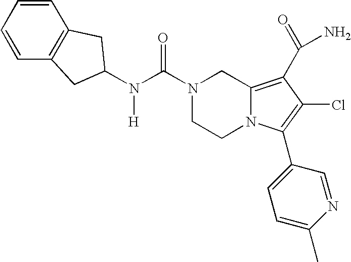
N(C(N1CCN2C(=C(C(=O)N)C(Cl)=C2C2=CC=C(C)N=C2)C1)=O)([H])C1CC2=C(C=CC=C2)C1
